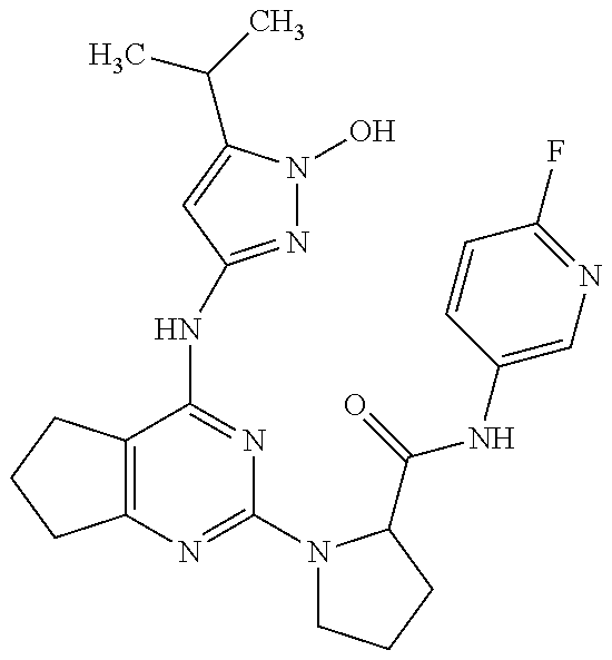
C12=C(C(NC3=NN(O)C(C(C)C)=C3)=NC(N3CCCC3C(=O)NC3=CN=C(F)C=C3)=N1)CCC2
